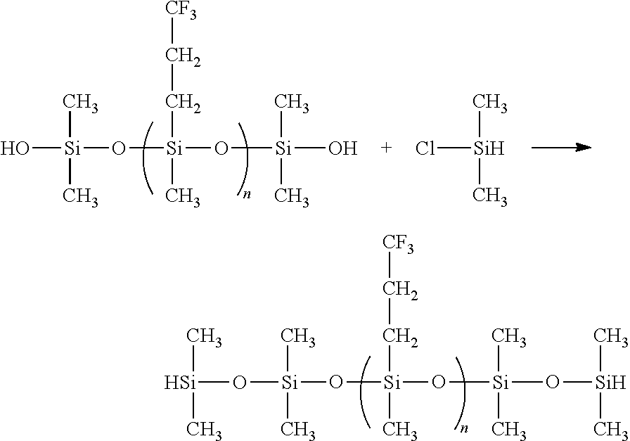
[Si](O[Si](O[Si](C)(C)O[Si](C)C)(CC[CF3])C)(C)(C)O[Si](C)C.[Si](O[Si](O[Si](C)(C)O)(CC[CF3])C)(C)(C)O.Cl[Si](C)C
